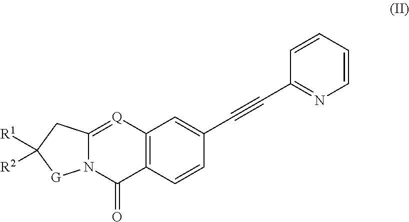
C12=C(C=CC(C#CC3=NC=CC=C3)=C1)C(=O)N1C(=[Q]2)CC([R1])([R2])[G]1
